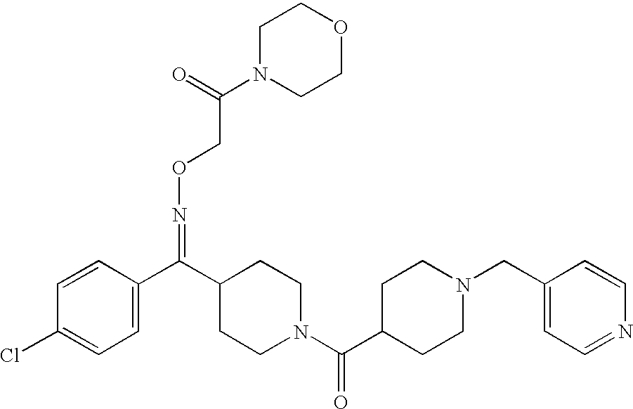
C1=CC(C(C2CCN(C(C3CCN(CC4=CC=NC=C4)CC3)=O)CC2)=NOCC(=O)N2CCOCC2)=CC=C1Cl
